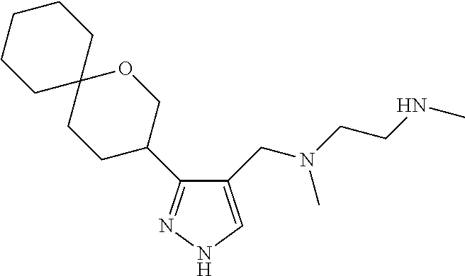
C1(CN(CCNC)C)=CNN=C1C1COC2(CC1)CCCCC2
